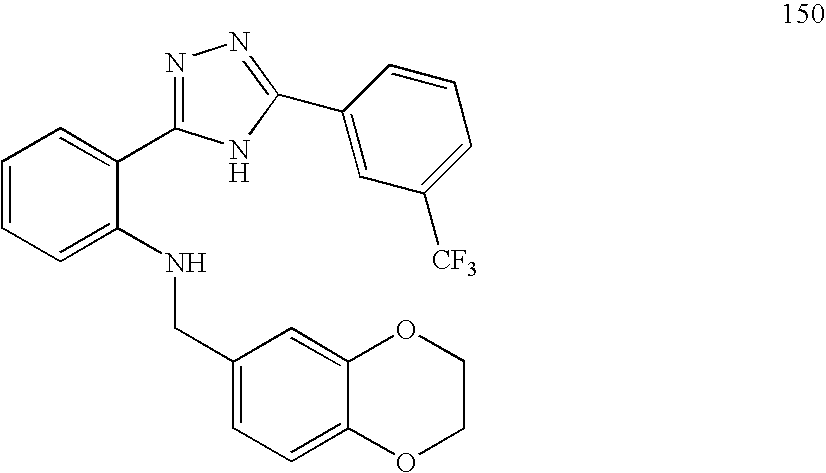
C1=CC=C(NCC2=CC=C3C(=C2)OCCO3)C(C2=NN=C(C3=CC([CF3])=CC=C3)N2)=C1
